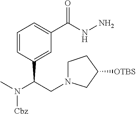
C1=CC(C(CN2CCC([OTBS])C2)N(C)[Cbz])=CC(C(NN)=O)=C1
